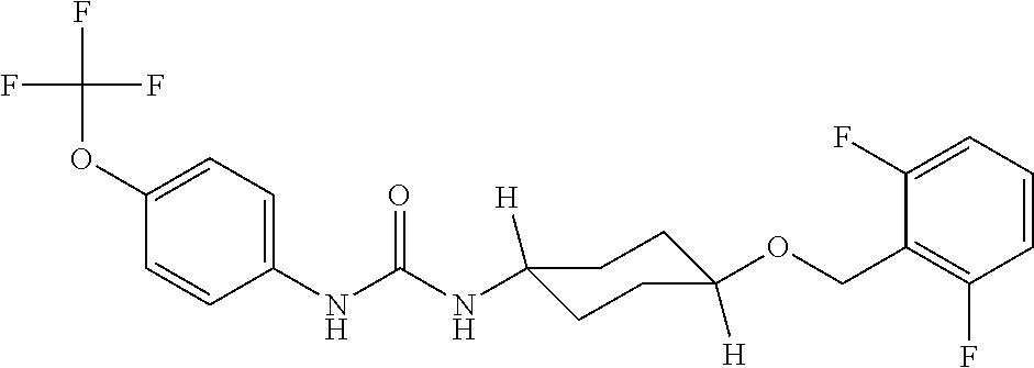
C1(NC(NC2([H])CCC([H])(OCC3=C(F)C=CC=C3F)CC2)=O)=CC=C(OC(F)(F)F)C=C1
